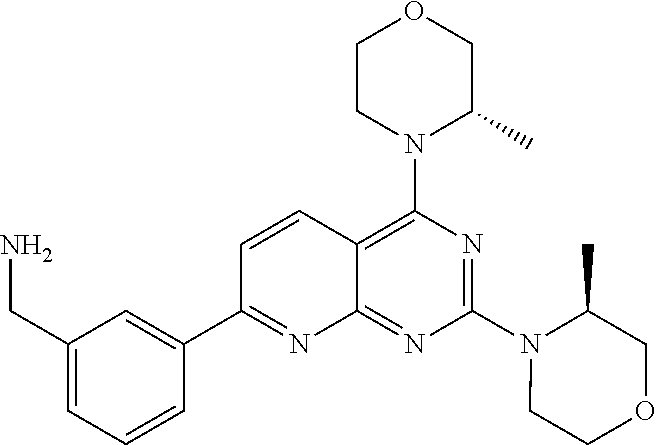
C1CN(C2=C3C(=NC(N4CCOCC4C)=N2)N=C(C2=CC(CN)=CC=C2)C=C3)C(C)CO1
